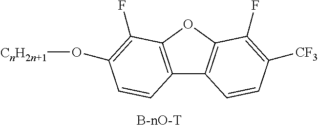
C12=C(OC3=C1C=CC([CF3])=C3F)C(F)=C(O[CnH2n+1])C=C2
